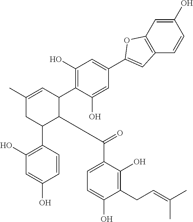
C1(O)=C(C2C(C(=O)C3=CC=C(O)C(CC=C(C)C)=C3O)C(C3=C(O)C=C(C4=CC5=C(C=C(O)C=C5)O4)C=C3O)C=C(C)C2)C=CC(O)=C1
